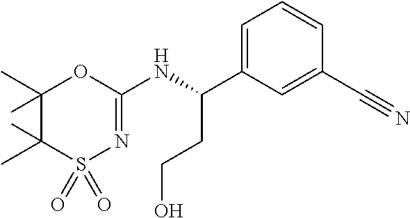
S1(=O)(=O)N=C(NC(CCO)C2=CC=CC(C#N)=C2)OC(C)(C)C1(C)C
